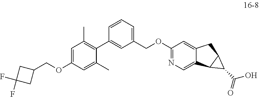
C1(OCC2CC(F)(F)C2)=CC(C)=C(C2=CC(COC3=NC=C4C(=C3)CC3C4C3C(=O)O)=CC=C2)C(C)=C1
